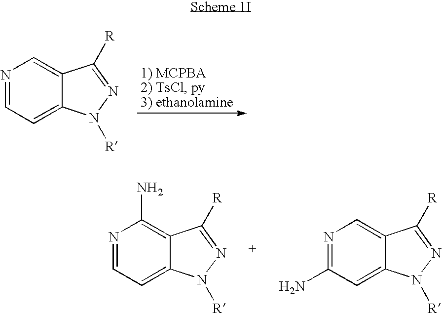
N1=CC=C2C(=C1)C([R])=NN2[R].N1=CC=C2C(=C1N)C([R])=NN2[R].N1=C(N)C=C2C(=C1)C([R])=NN2[R]
